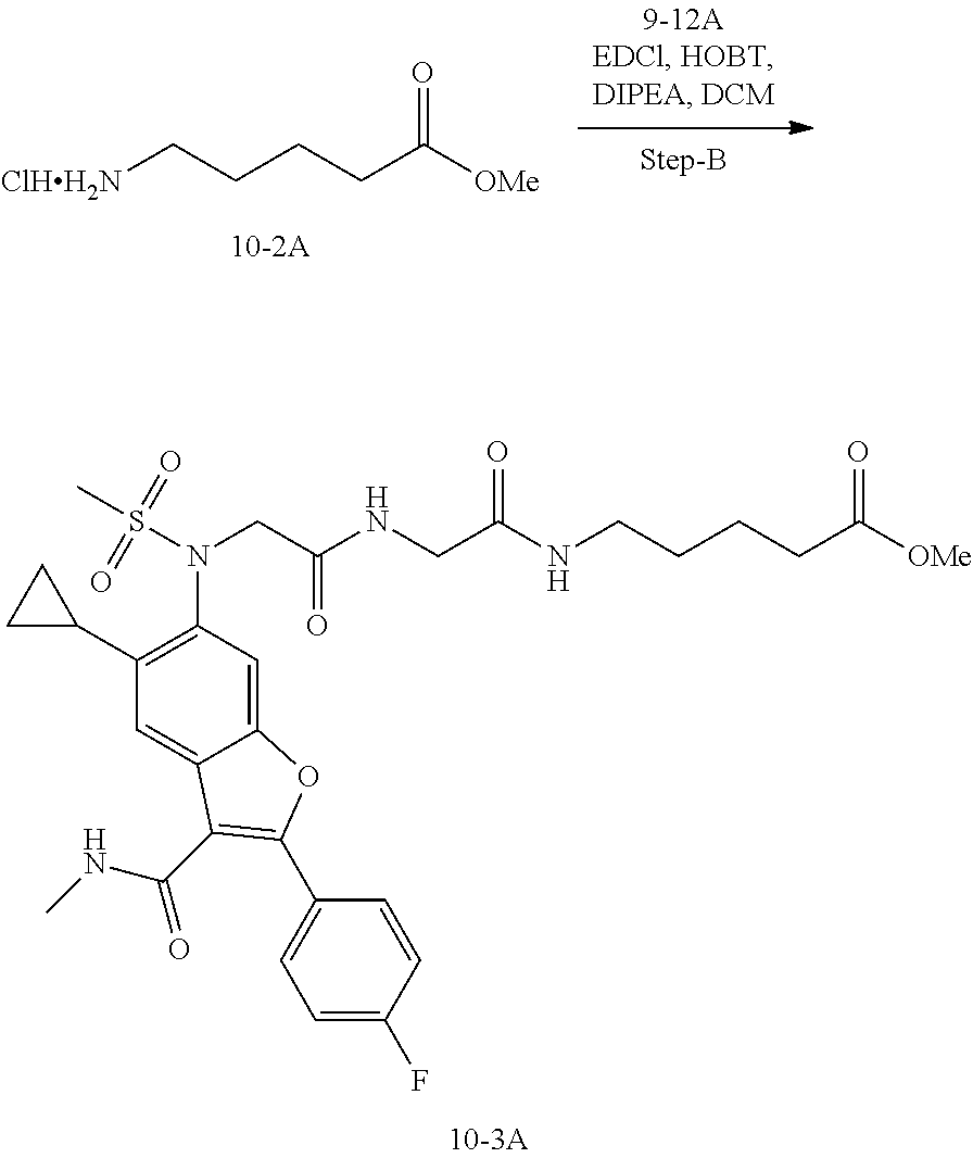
C(C(NCC(=O)NCCCCC([OMe])=O)=O)N(S(C)(=O)=O)C1=C(C2CC2)C=C2C(=C1)OC(C1=CC=C(F)C=C1)=C2C(=O)NC.[ClHH2N]CCCCC([OMe])=O
